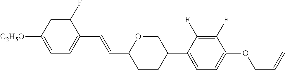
C1(F)=CC([C2H5O])=CC=C1C=CC1CCC(C2=CC=C(OCC=C)C(F)=C2F)CO1
